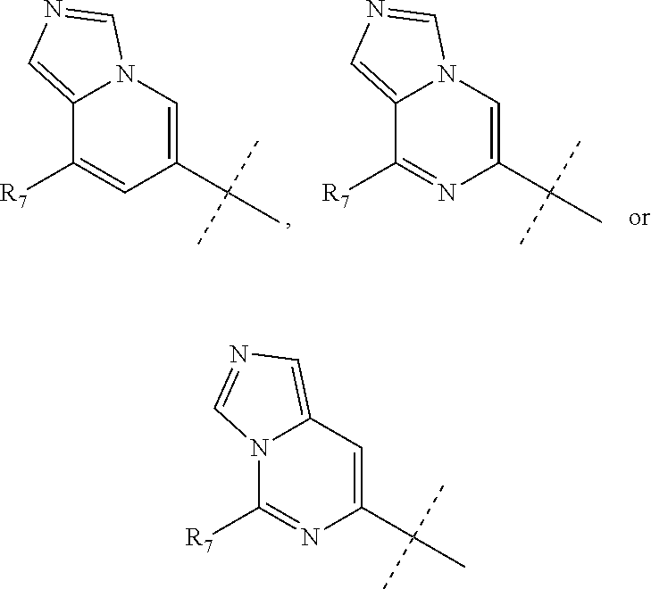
C1(C(C)(C)C)=CN2C(=CN=C2)C([R7])=C1.C1(C(C)(C)C)=CN2C(=CN=C2)C([R7])=N1.C1(C(C)(C)C)=CC2=CN=CN2C([R7])=N1
